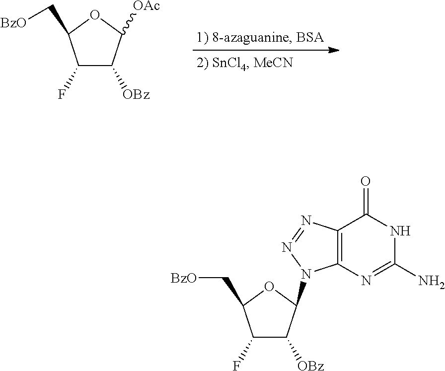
C1(F)C([OBz])C(N2N=NC3=C2N=C(N)NC3=O)OC1C[BzO].C1(F)C([OBz])C([OAc])OC1C[BzO]
